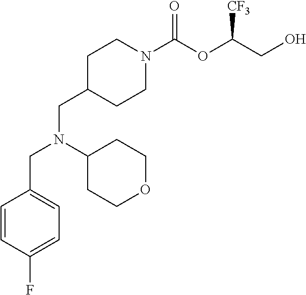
C1CN(C(OC(CO)[CF3])=O)CCC1CN(C1CCOCC1)CC1=CC=C(F)C=C1
